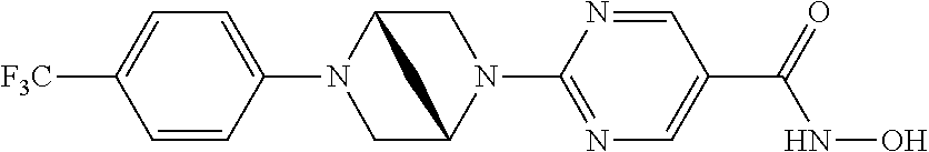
C1(N2CC3N(C4=NC=C(C(NO)=O)C=N4)CC2C3)=CC=C([CF3])C=C1
